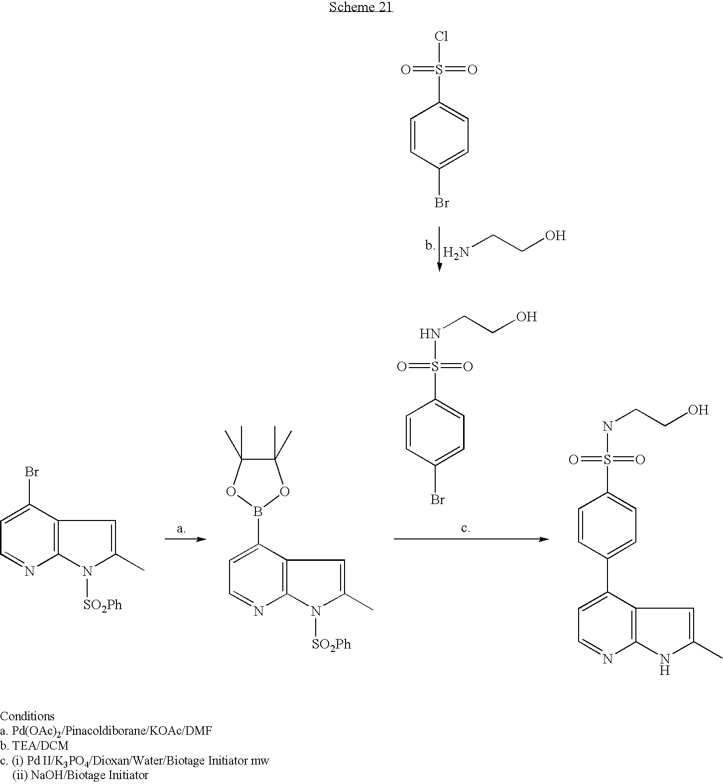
C1=CC(Br)=CC=C1S(Cl)(=O)=O.NCCO.C1=CC(Br)=CC=C1S(NCCO)(=O)=O.C1(Br)=CC=NC2=C1C=C(C)N2[SO2Ph].C1(B2OC(C)(C)C(C)(C)O2)=CC=NC2=C1C=C(C)N2[SO2Ph].C1=CC(C2=CC=NC3=C2C=C(C)N3)=CC=C1S(NCCO)(=O)=O
